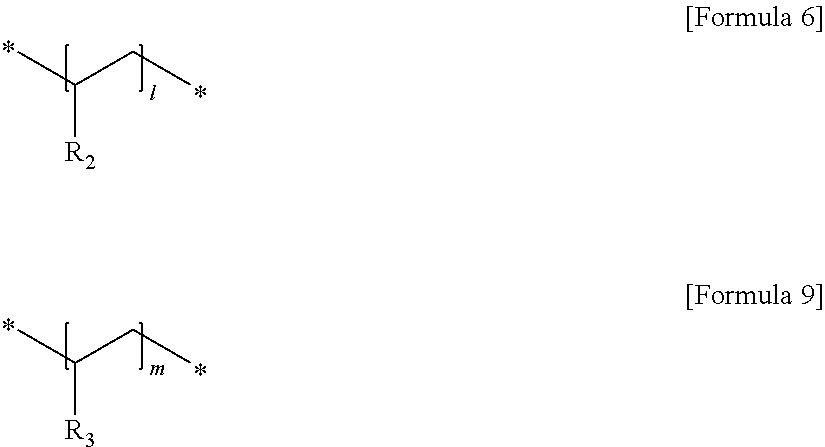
CC(CC)[R2].CC(CC)[R3]
